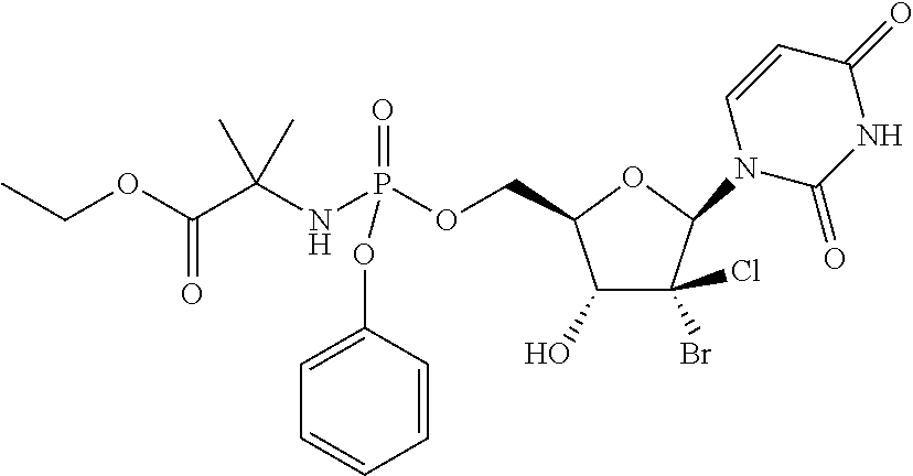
C1(O)C(Cl)(Br)C(N2C(=O)NC(=O)C=C2)OC1COP(NC(C(OCC)=O)(C)C)(=O)OC1=CC=CC=C1
